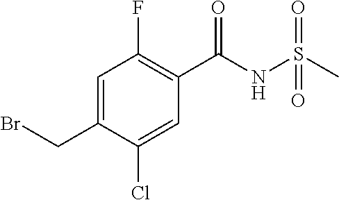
C1=C(CBr)C(Cl)=CC(C(NS(C)(=O)=O)=O)=C1F
